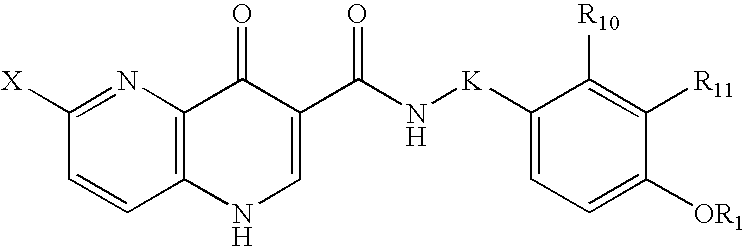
C1([X])=NC2=C(C=C1)NC=C(C(N[K]C1=CC=C([OR1])C([R11])=C1[R10])=O)C2=O
